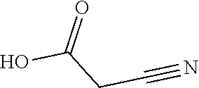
C(C#N)C(O)=O
